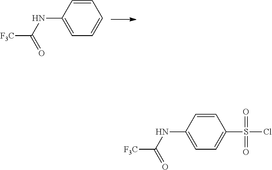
C1=CC(NC(=O)[F3C])=CC=C1.C1=CC(NC(=O)[F3C])=CC=C1S(=O)(=O)Cl
